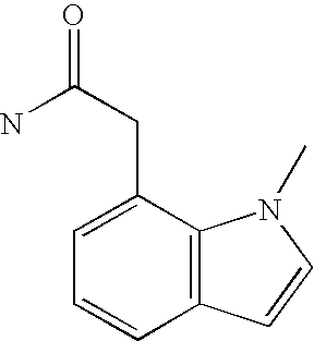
C12=C(C(CC(N)=O)=CC=C1)N(C)C=C2
